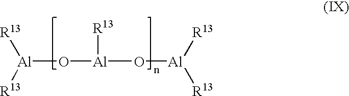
[Al](O[Al]([R13])O[Al]([R13])[R13])([R13])[R13]
